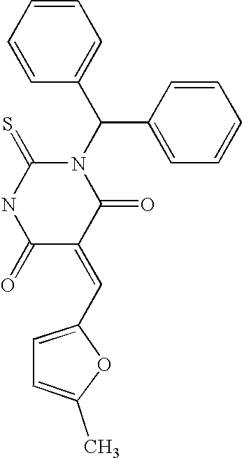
N1(C(C2=CC=CC=C2)C2=CC=CC=C2)C(=S)NC(=O)C(=CC2=CC=C(C)O2)C1=O
